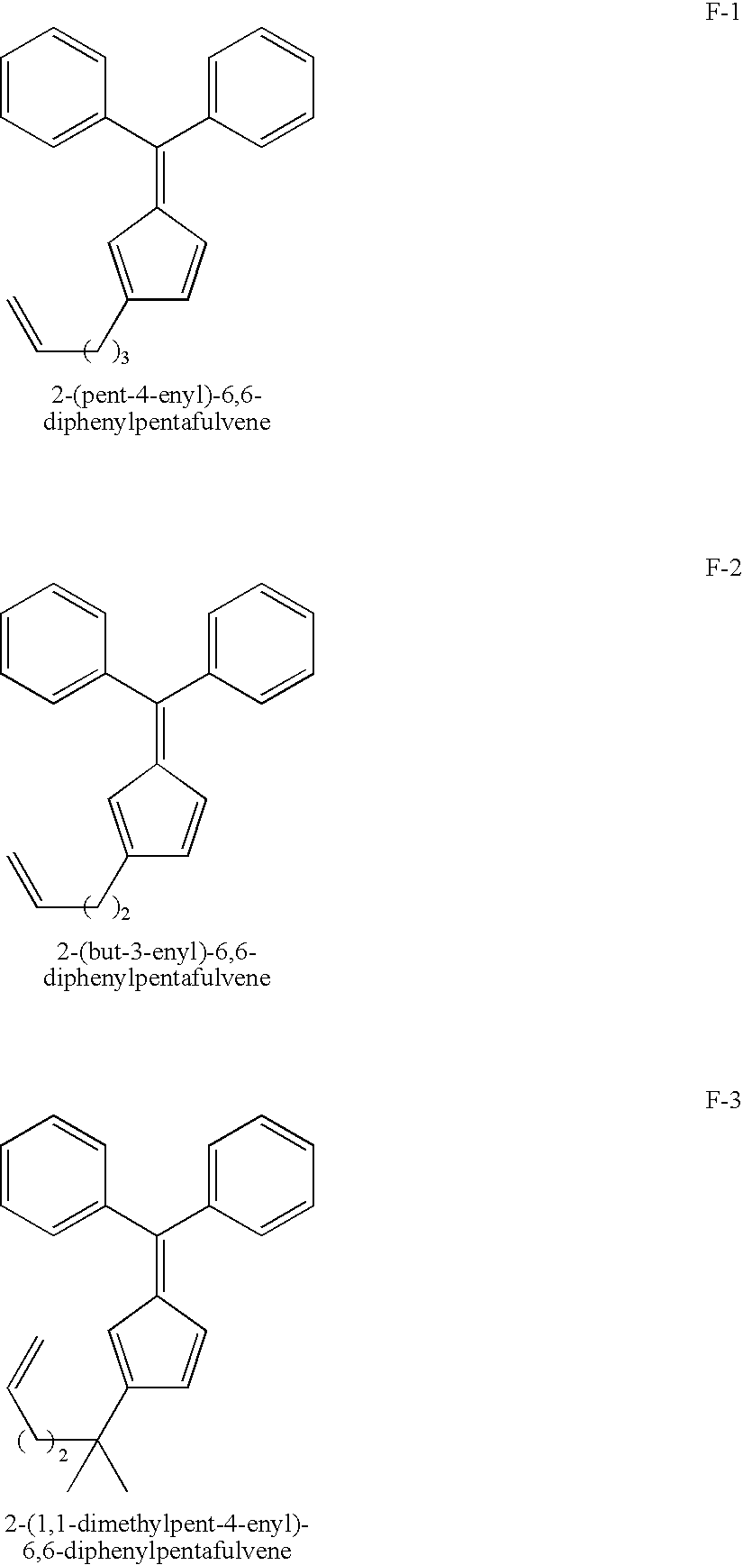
C1=CC=C(C(C2=CC=CC=C2)=C2C=C(CC=C)C=C2)C=C1.C1=CC=C(C(C2=CC=CC=C2)=C2C=C(CC=C)C=C2)C=C1.C1=CC=C(C(C2=CC=CC=C2)=C2C=C(C(CC=C)(C)C)C=C2)C=C1
